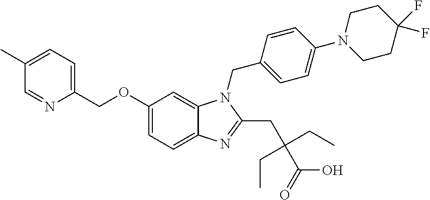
O(C1=CC=C2C(=C1)N(CC1=CC=C(N3CCC(F)(F)CC3)C=C1)C(CC(C(O)=O)(CC)CC)=N2)CC1=CC=C(C)C=N1
